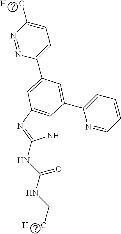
N1C2=C(N=C1NC(NC[H      C])=O)C=C(C1=CC=C([H      C])N=N1)C=C2C1=CC=CC=N1
